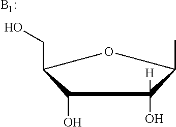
C1(O)C(CO)OC(C)C1(O)[H].[B1:]
